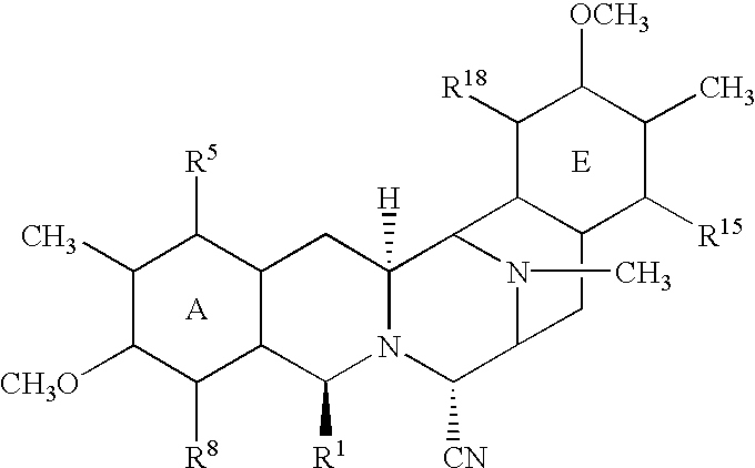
C1(C)C([CH3O])C([R8])C2C(C1[R5])CC1([H])N(C2[R1])C([CN])C2N(C)C1C1C(C2)C([R15])C(C)C([OCH3])C1[R18].[A].[E]
